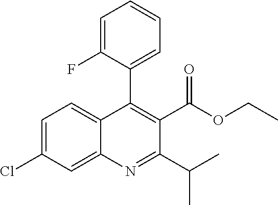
C1=C(Cl)C=C2C(=C1)C(C1=CC=CC=C1F)=C(C(OCC)=O)C(C(C)C)=N2
